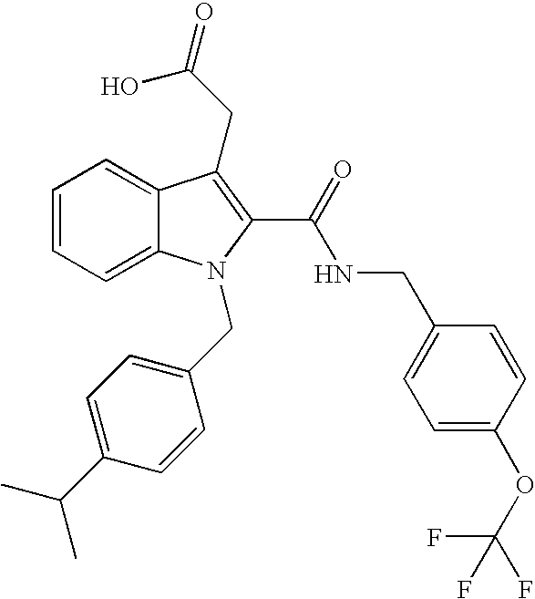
C1=CC=C2C(=C1)C(CC(=O)O)=C(C(=O)NCC1=CC=C(OC(F)(F)F)C=C1)N2CC1=CC=C(C(C)C)C=C1
